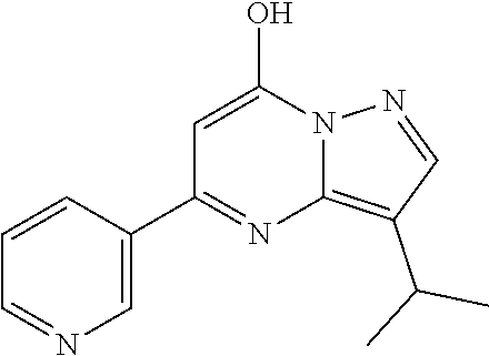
C1=C(C2=NC3=C(C(C)C)C=NN3C(O)=C2)C=CC=N1
